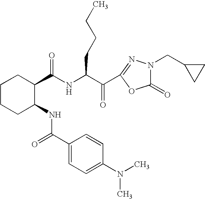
N(C(C(C1=NN(CC2CC2)C(=O)O1)=O)CCCC)C(C1CCCCC1NC(=O)C1=CC=C(N(C)C)C=C1)=O
